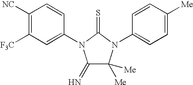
C1([NC])=C([F3C])C=C(N2C(=N)C([Me])([Me])N(C3=CC=C([Me])C=C3)C2=S)C=C1
